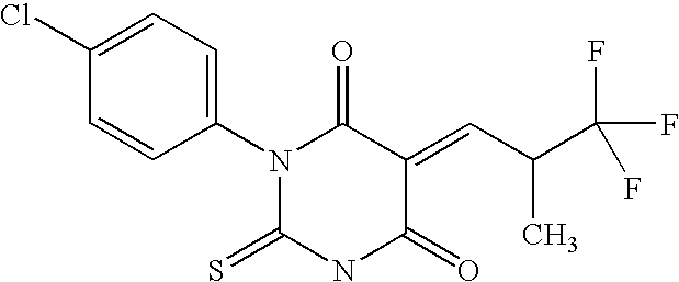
ClC1=CC=C(N2C(=O)C(=CC(C(F)(F)F)C)C(=O)NC2=S)C=C1
